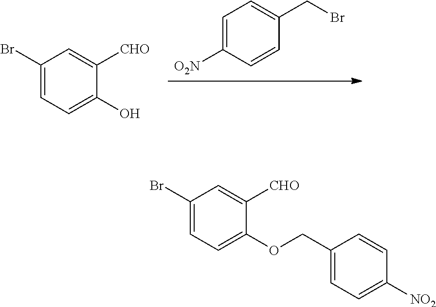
C1=C([O2N])C=CC(CBr)=C1.C1(Br)=CC=C(O)C([CHO])=C1.C1(Br)=CC=C(OCC2=CC=C([NO2])C=C2)C([CHO])=C1
